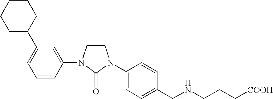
C1CN(C2=CC(C3CCCCC3)=CC=C2)C(=O)N1C1=CC=C(CNCCC[COOH])C=C1
